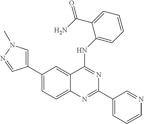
C1(C2=CC=C3C(=C2)C(NC2=CC=CC=C2C(N)=O)=NC(C2=CC=CN=C2)=N3)=CN(C)N=C1
